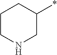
C1CNCC(*)C1
